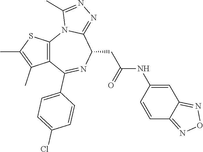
C12=C(SC(C)=C1C)N1C(=NN=C1C)C(CC(=O)NC1=CC3=NON=C3C=C1)N=C2C1=CC=C(Cl)C=C1
